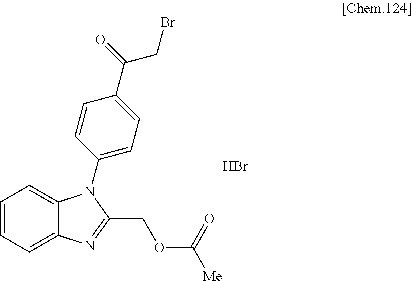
C1=CC=C2C(=C1)N(C1=CC=C(C(CBr)=O)C=C1)C(COC(=O)[Me])=N2.Br
